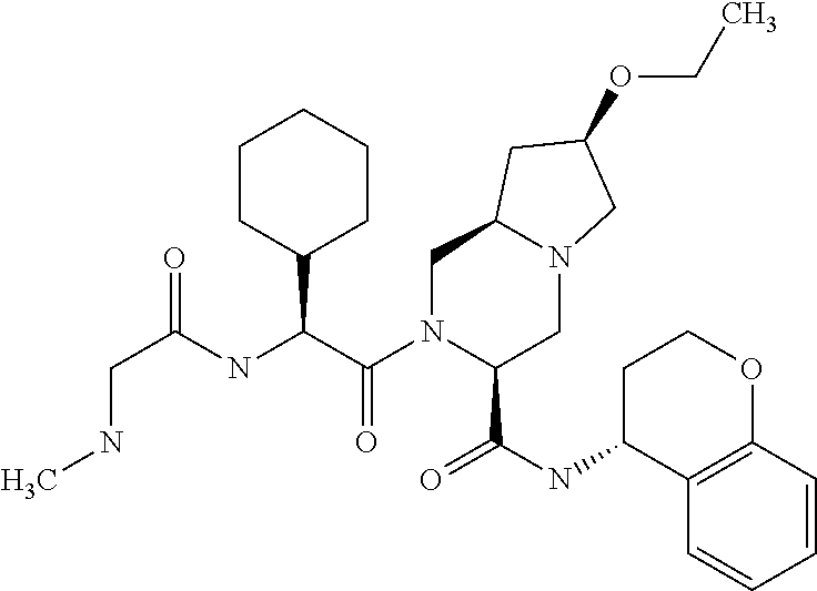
CNCC(=O)NC(C(N1C(C(NC2C3=C(OCC2)C=CC=C3)=O)CN2C(C1)CC(OCC)C2)=O)C1CCCCC1
